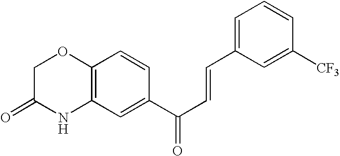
C1C(=O)NC2=C(O1)C=CC(C(C=CC1=CC=CC([CF3])=C1)=O)=C2
